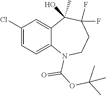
C1(Cl)=CC=C2C(=C1)C(C)(O)C(F)(F)CCN2C(=O)OC(C)(C)C
